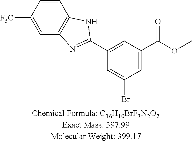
[F3C]C1=CC2=C(C=C1)NC(C1=CC(C(OC)=O)=CC(Br)=C1)=N2
